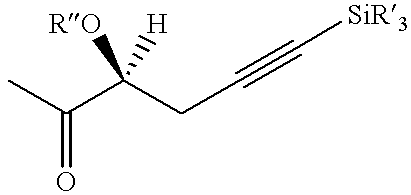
CC(C(CC#C[SiR3])([H])[RO])=O
